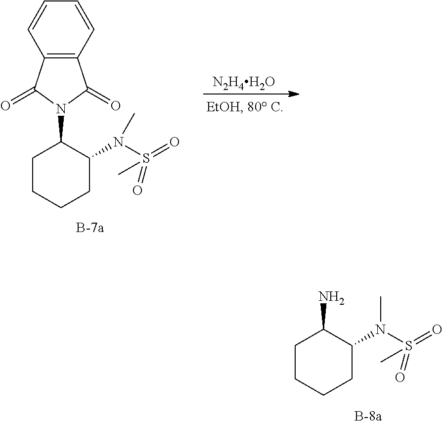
[N2H4H2O].C1(N2C(=O)C3=C(C2=O)C=CC=C3)CCCCC1N(S(=O)(=O)C)C.C1(N)CCCCC1N(S(=O)(=O)C)C
